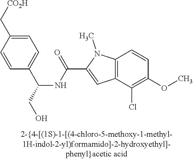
C1=C(C[CO2H])C=CC(C(NC(C2=CC3=C(N2C)C=CC(OC)=C3Cl)=O)CO)=C1
